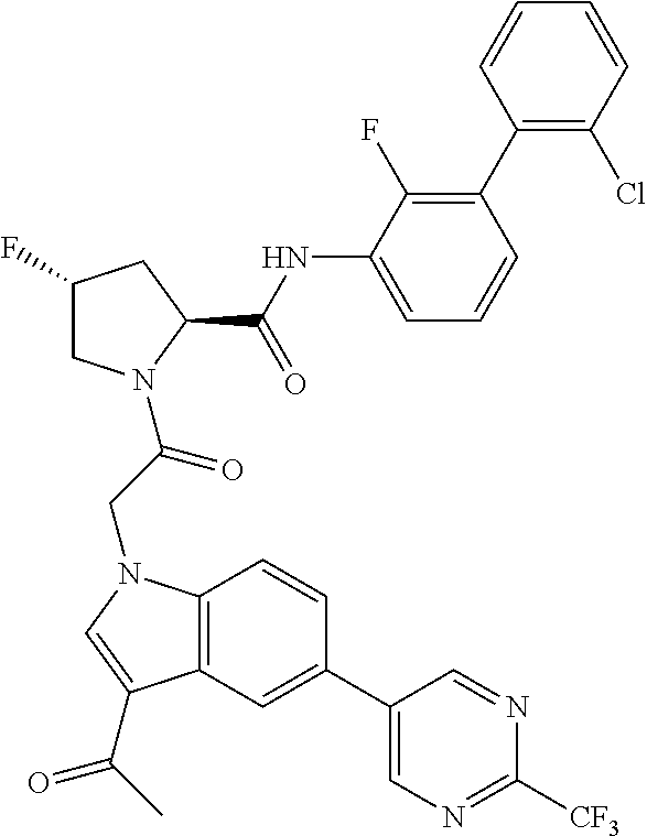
C12=C(C=C(C3=CN=C([CF3])N=C3)C=C1)C(C(=O)C)=CN2CC(=O)N1CC(F)CC1C(=O)NC1=CC=CC(C2=C(Cl)C=CC=C2)=C1F
